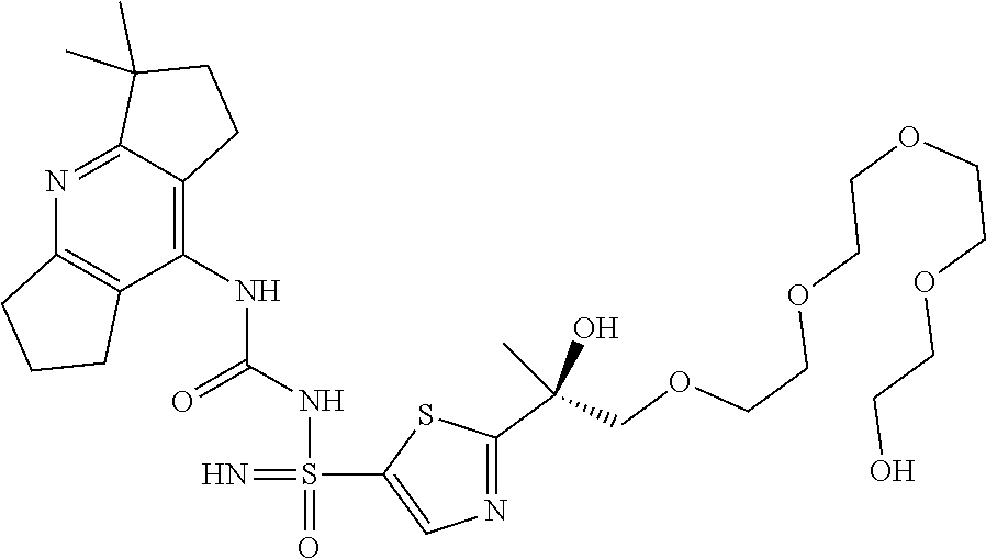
N=S(=O)(NC(=O)NC1=C2C(=NC3=C1CCC3)C(C)(C)CC2)C1=CN=C(C(COCCOCCOCCOCCO)(C)O)S1
